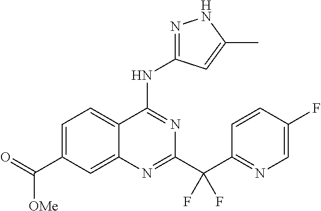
C12=CC=C(C(=O)[OMe])C=C1N=C(C(C1=NC=C(F)C=C1)(F)F)N=C2NC1=NNC(C)=C1
